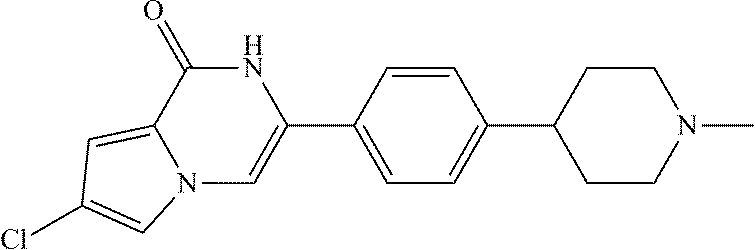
C1=CC(C2=CN3C(=CC(Cl)=C3)C(=O)N2)=CC=C1C1CCN(C)CC1
